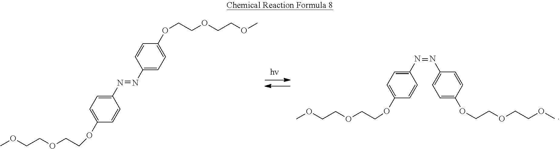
C1(N=NC2=CC=C(OCCOCCOC)C=C2)=CC=C(OCCOCCOC)C=C1.C1(N=NC2=CC=C(OCCOCCOC)C=C2)=CC=C(OCCOCCOC)C=C1
